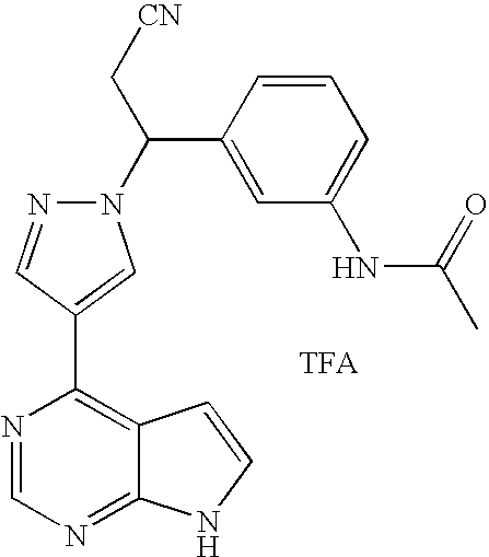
N1(C(C[CN])C2=CC(NC(C)=O)=CC=C2)N=CC(C2=C3C(=NC=N2)NC=C3)=C1.[TFA]
